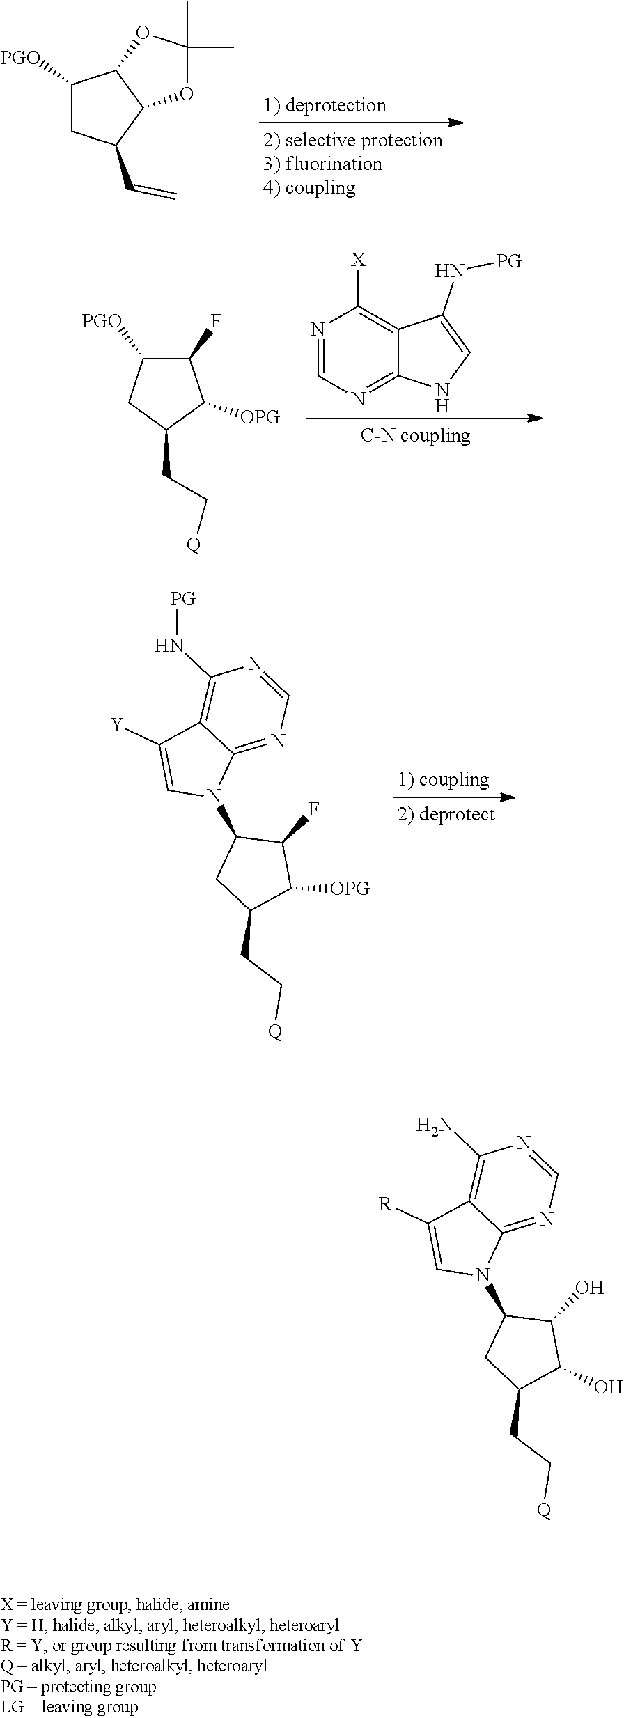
C1([PGO])CC(C=C)C2C1OC(C)(C)O2.C1(F)C([PGO])CC(CC[Q])C1[OPG].N1=CN=C2C(=C1[X])C(N[PG])=CN2.C1([Y])=CN(C2CC(CC[Q])C([OPG])C2F)C2=NC=NC(N[PG])=C12.C1([R])=CN(C2CC(CC[Q])C(O)C2O)C2=NC=NC(N)=C12
